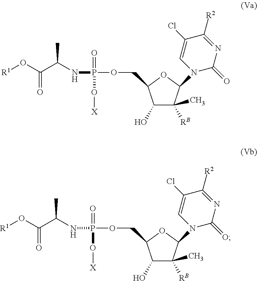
C1(O)C([RB])(C)C(N2C(=O)N=C([R2])C(Cl)=C2)OC1COP(NC(C(O[R1])=O)C)(O[X])=O.C1(O)C([RB])(C)C(N2C(=O)N=C([R2])C(Cl)=C2)OC1COP(NC(C(O[R1])=O)C)(O[X])=O
